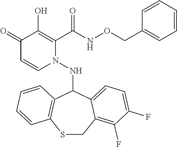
C1(=O)C=CN(NC2C3=C(SCC4=C(F)C(F)=CC=C24)C=CC=C3)C(C(NOCC2=CC=CC=C2)=O)=C1O
